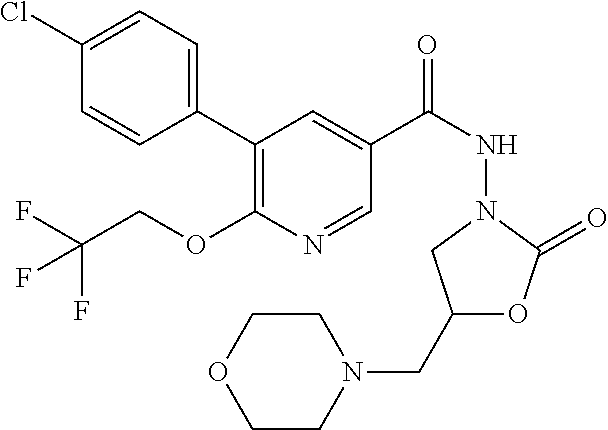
C1(Cl)=CC=C(C2=C(OCC(F)(F)F)N=CC(C(=O)NN3CC(CN4CCOCC4)OC3=O)=C2)C=C1
